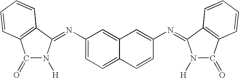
C1(=O)N([H])C(=NC2=CC=C3C(=C2)C=C(N=C2N([H])C(=O)C4=C2C=CC=C4)C=C3)C2=C1C=CC=C2
